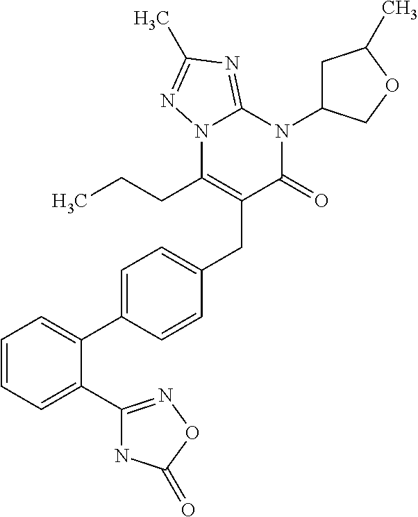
C1=CC=C(C2=NOC(=O)N2)C(C2=CC=C(CC3=C(CCC)N4C(=NC(C)=N4)N(C4CC(C)OC4)C3=O)C=C2)=C1
